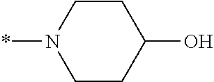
C1CN(*)CCC1O
